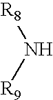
[R8]N[R9]
